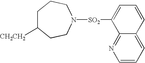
C1C([CH2CH2])CCN([SO2]C2=CC=CC3=CC=CN=C23)CC1
